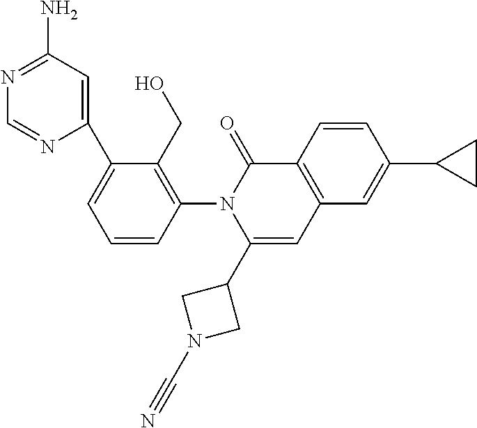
C1=CC(N2C(C3CN(C#N)C3)=CC3=C(C2=O)C=CC(C2CC2)=C3)=C(CO)C(C2=CC(N)=NC=N2)=C1
